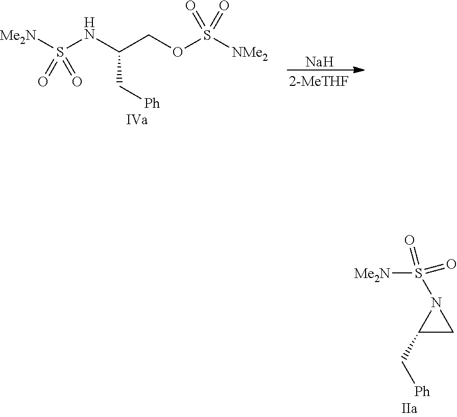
[Na].[Me2N]S(NC(COS([NMe2])(=O)=O)C[Ph])(=O)=O.C1N(S([Me2N])(=O)=O)C1C[Ph]
